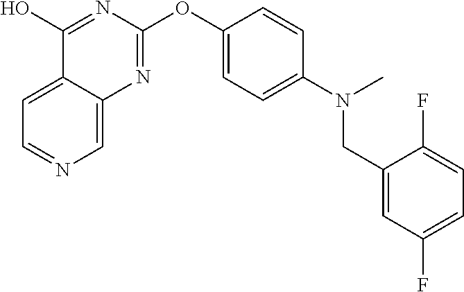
C1(O)=NC(OC2=CC=C(N(C)CC3=CC(F)=CC=C3F)C=C2)=NC2=CN=CC=C12
